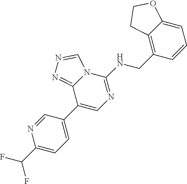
C1(C2=CC=C(C(F)F)N=C2)=CN=C(NCC2=C3C(=CC=C2)OCC3)N2C1=NN=C2
